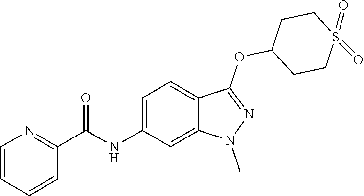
C1=CC=CC(C(NC2=CC=C3C(=C2)N(C)N=C3OC2CCS(=O)(=O)CC2)=O)=N1
